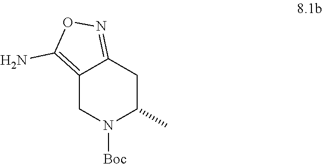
C12=C(N)ON=C1CC(C)N([Boc])C2
